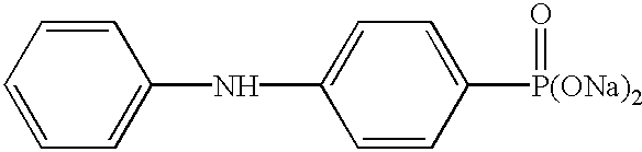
C1=CC=CC=C1NC1=CC=C([P(ONa)2]=O)C=C1
